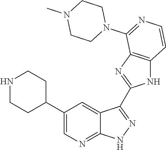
N1CCC(C2=CN=C3C(=C2)C(C2=NC4=C(N2)C=CN=C4N2CCN(C)CC2)=N[N H]3)CC1
